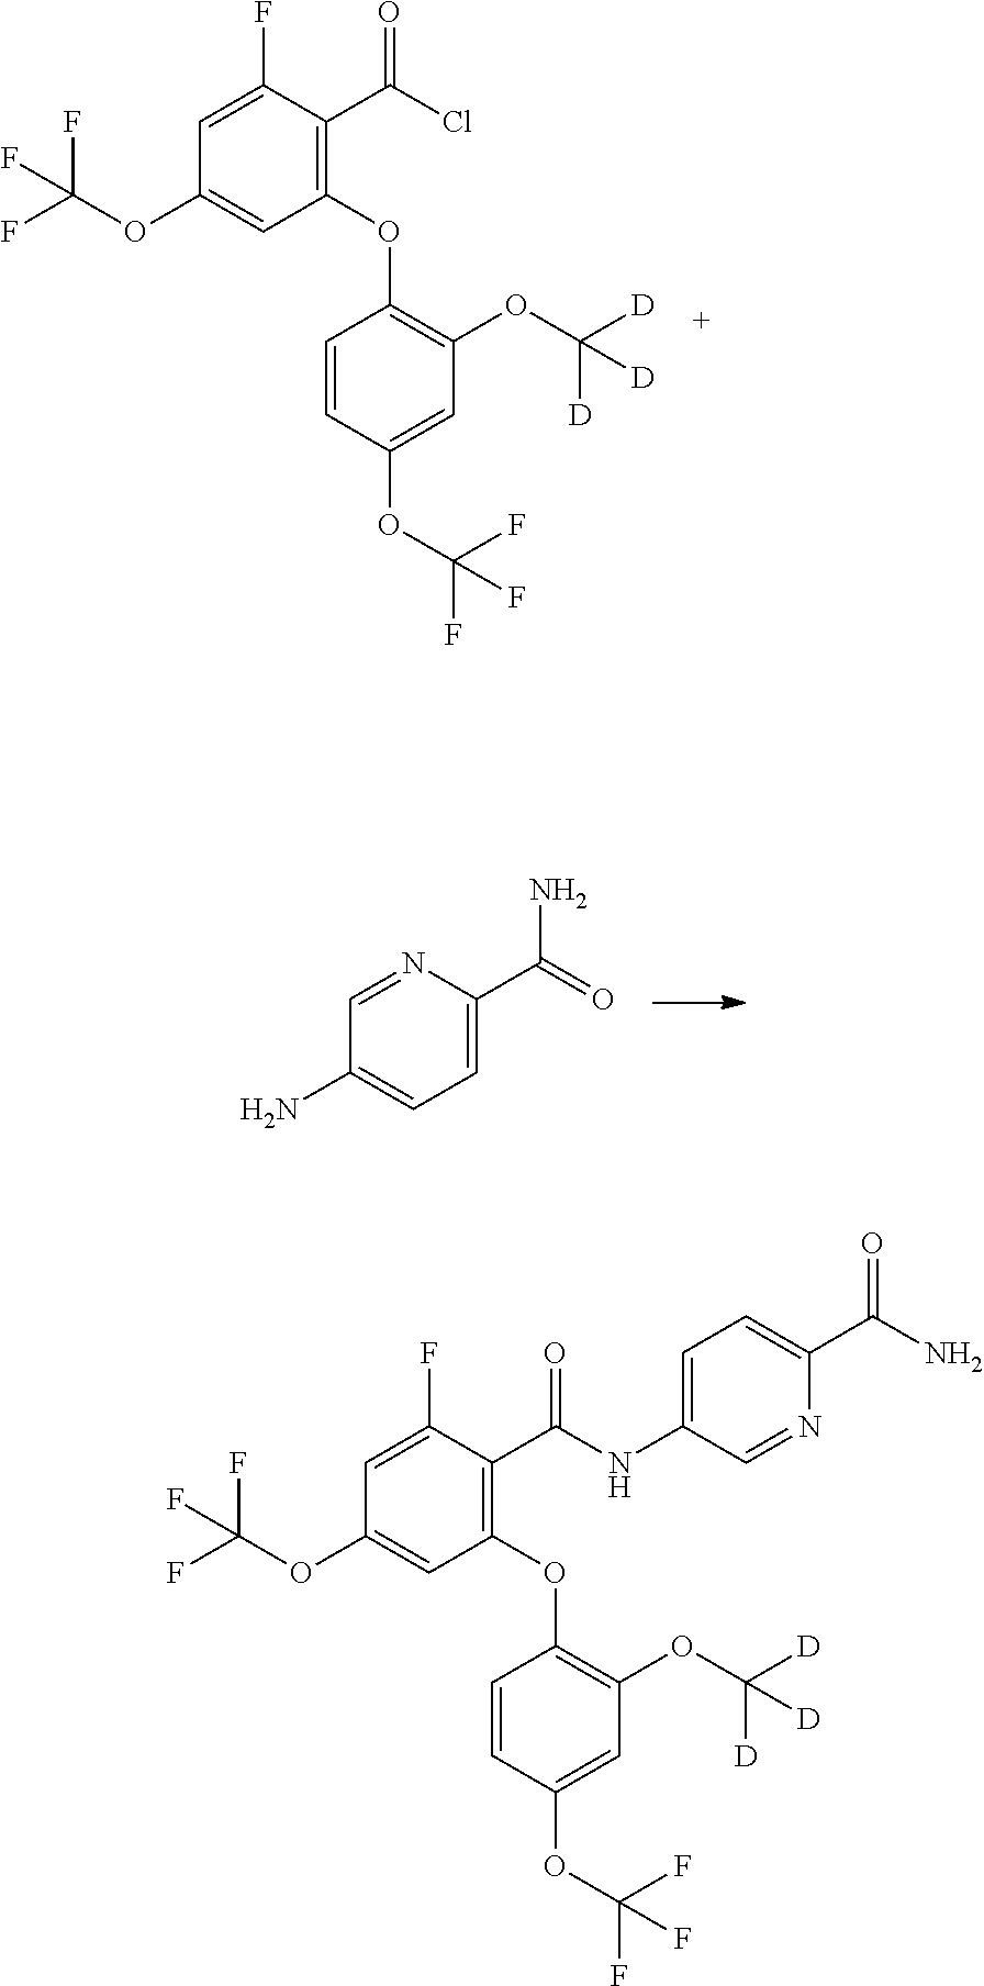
C1=NC(C(=O)N)=CC=C1N.C1=C(F)C(C(Cl)=O)=C(OC2=C(OC([D])([D])[D])C=C(OC(F)(F)F)C=C2)C=C1OC(F)(F)F.C1=C(F)C(C(=O)NC2=CC=C(C(N)=O)N=C2)=C(OC2=C(OC([D])([D])[D])C=C(OC(F)(F)F)C=C2)C=C1OC(F)(F)F
